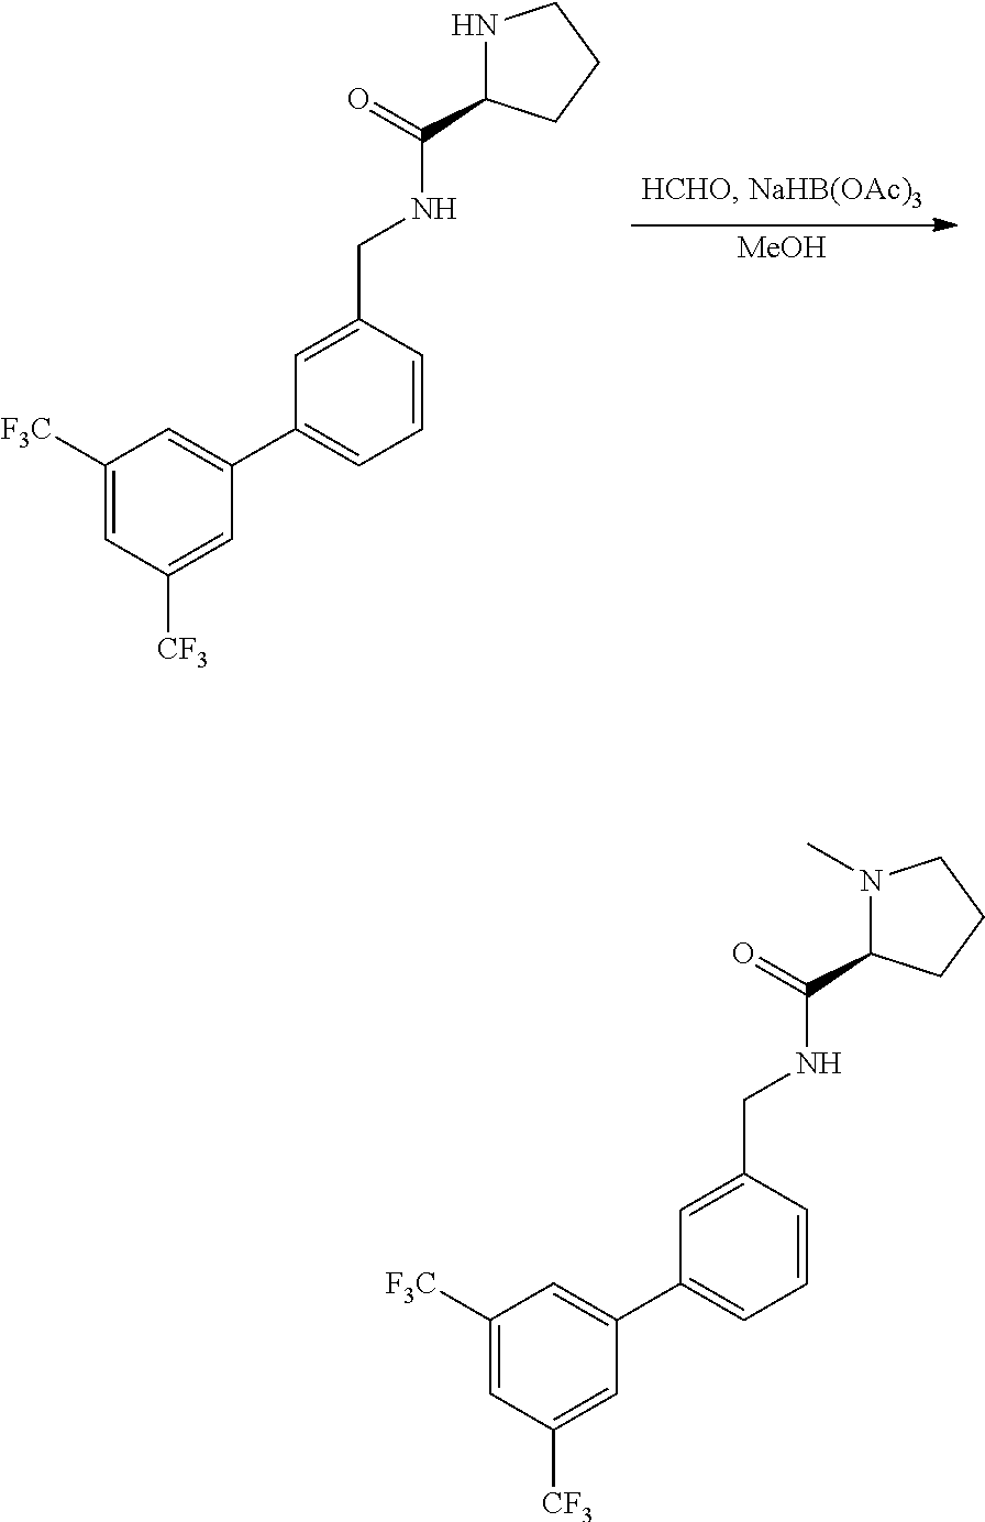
N1C(C(=O)NCC2=CC(C3=CC([F3C])=CC([CF3])=C3)=CC=C2)CCC1.[MeOH].N1(C)C(C(=O)NCC2=CC(C3=CC([F3C])=CC([CF3])=C3)=CC=C2)CCC1
